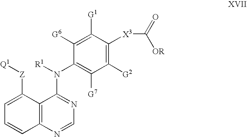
C1=C([Z][Q1])C2=C(C=C1)N=CN=C2N([R1])C1=C([G7])C([G2])=C([X3]C(=O)[OR])C([G1])=C1[G6]
